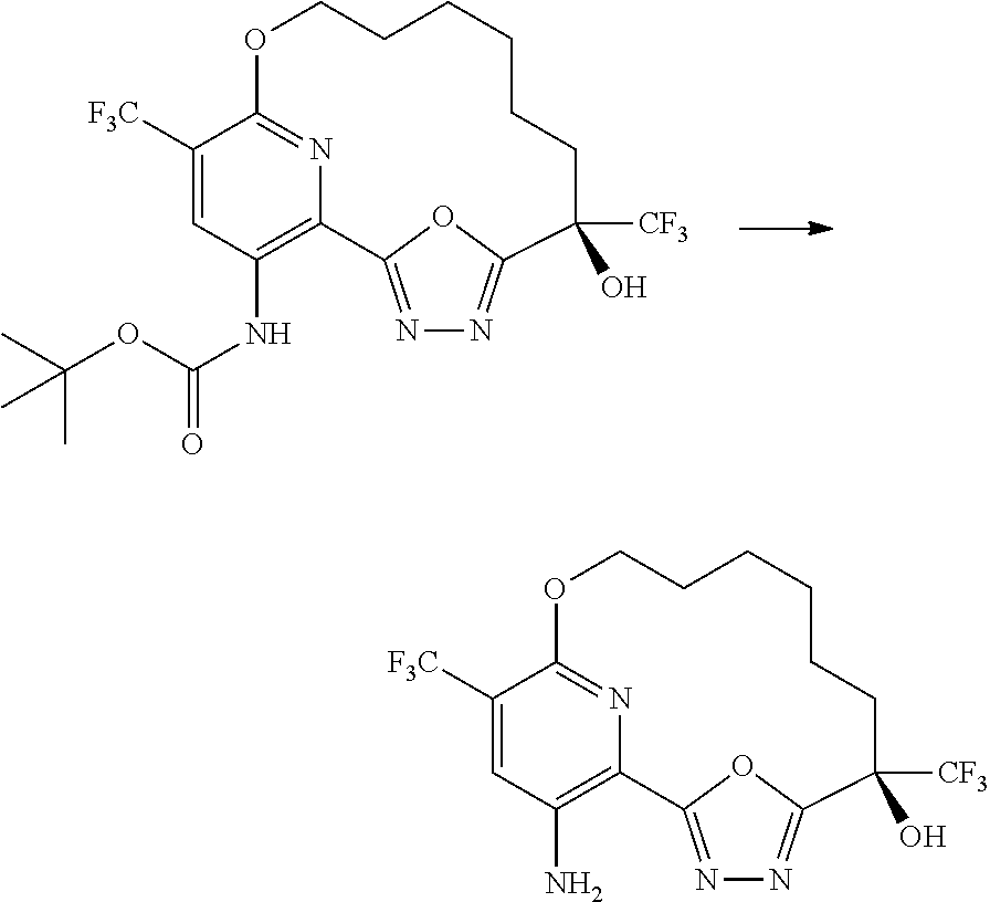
N1=C2OC(=N1)C([CF3])(O)CCCCCCOC1=NC2=C(NC(=O)OC(C)(C)C)C=C1[F3C].N1=C2OC(=N1)C([CF3])(O)CCCCCCOC1=NC2=C(N)C=C1[F3C]
